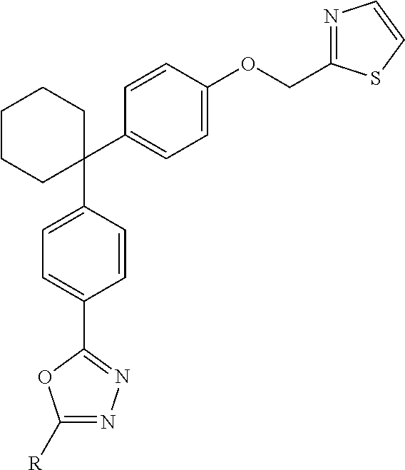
C1(C2=CC=C(OCC3=NC=CS3)C=C2)(C2=CC=C(C3=NN=C([R])O3)C=C2)CCCCC1
